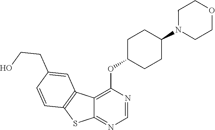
C12=C(OC3CCC(N4CCOCC4)CC3)N=CN=C1SC1=C2C=C(CCO)C=C1
